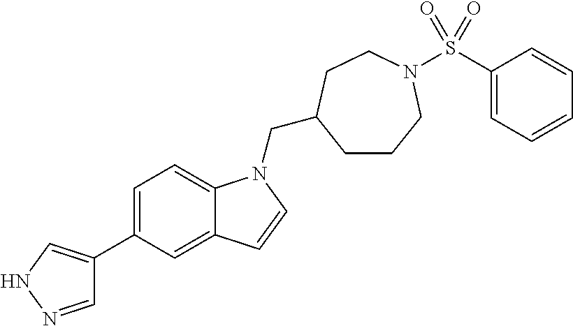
C1=NNC=C1C1=CC=C2C(=C1)C=CN2CC1CCCN(S(C2=CC=CC=C2)(=O)=O)CC1
